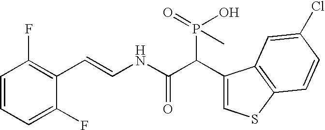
C1=CC=C(F)C(C=CNC(C(C2=CSC3=C2C=C(Cl)C=C3)P(O)(=O)C)=O)=C1F
